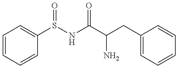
C1=CC=CC(S(NC(C(CC2=CC=CC=C2)N)=O)=O)=C1
